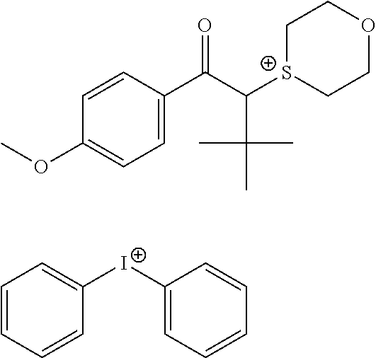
C1=CC=CC([I+]C2=CC=CC=C2)=C1.C1=CC(C(=O)C(C(C)(C)C)[S+]2CCOCC2)=CC=C1OC
